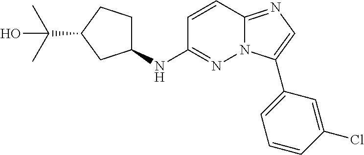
C1(NC2=NN3C(=NC=C3C3=CC=CC(Cl)=C3)C=C2)CCC(C(C)(C)O)C1
